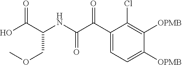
C1(C(C(NC(C(O)=O)COC)=O)=O)=CC=C([OPMB])C([OPMB])=C1Cl
